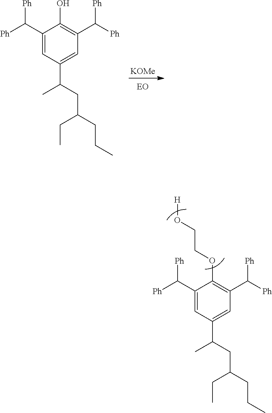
C1(C([Ph])[Ph])=CC(C(C)CC(CCC)CC)=CC(C([Ph])[Ph])=C1OCCO[H].C1(C([Ph])[Ph])=CC(C(C)CC(CCC)CC)=CC(C([Ph])[Ph])=C1O.[KOMe]
